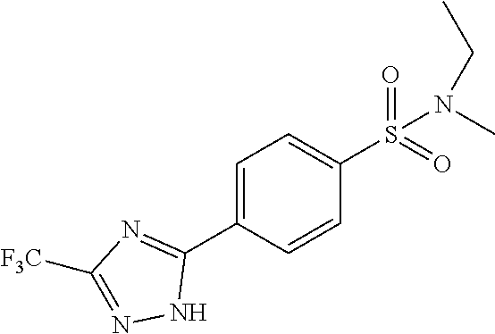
C1=C(C2=NC([F3C])=NN2)C=CC(S(N(C)CC)(=O)=O)=C1
